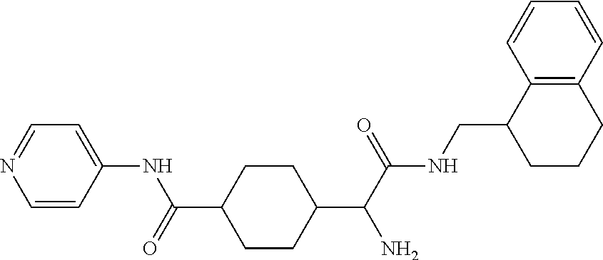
C1(C(C(NCC2CCCC3=C2C=CC=C3)=O)N)CCC(C(=O)NC2=CC=NC=C2)CC1
